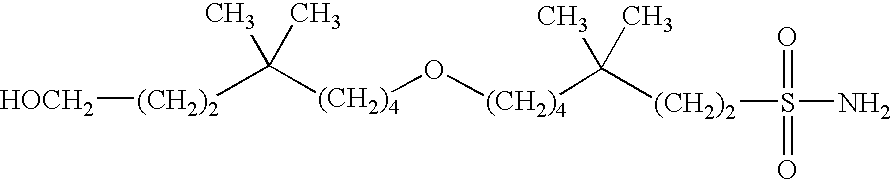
C([(CH2)4]O[(CH2)4]C(C)(C)[(CH2)2]S(N)(=O)=O)(C)(C)[(CH2)2][HOCH2]
